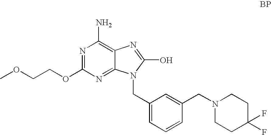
N1=C(OCCOC)N=C2C(=C1N)N=C(O)N2CC1=CC=CC(CN2CCC(F)(F)CC2)=C1
